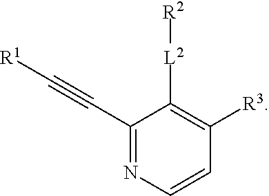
C1(C#C[R1])=NC=CC([R3])=C1[L2][R2]
